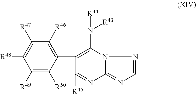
C1([R47])=C([R48])C([R49])=C([R50])C(C2=C(N([R43])[R44])N3C(=NC=N3)N=C2[R45])=C1[R46]
